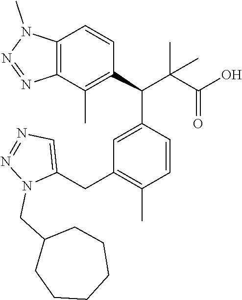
C12=C(C(C)=C(C(C3=CC(CC4=CN=NN4CC4CCCCCC4)=C(C)C=C3)C(C(O)=O)(C)C)C=C1)N=NN2C
